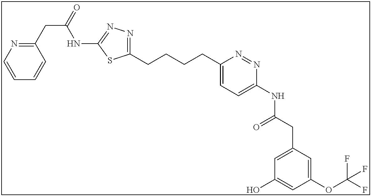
C1(CCCCC2=NN=C(NC(CC3=NC=CC=C3)=O)S2)=CC=C(NC(CC2=CC(O)=CC(OC(F)(F)F)=C2)=O)N=N1
